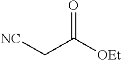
C(C([OEt])=O)[NC]
